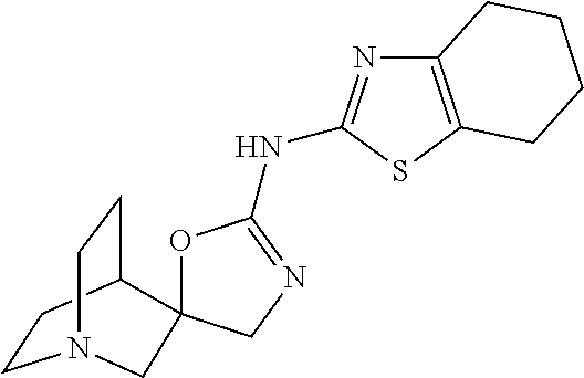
C1CC2CCN1CC21OC(NC2=NC3=C(S2)CCCC3)=NC1
